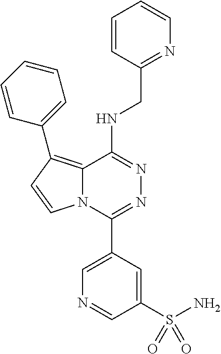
C1=CC(CNC2=NN=C(C3=CN=CC(S(N)(=O)=O)=C3)N3C2=C(C2=CC=CC=C2)C=C3)=NC=C1
